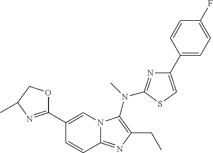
C1(C2=NC(C)CO2)=CN2C(=NC(CC)=C2N(C)C2=NC(C3=CC=C(F)C=C3)=CS2)C=C1
